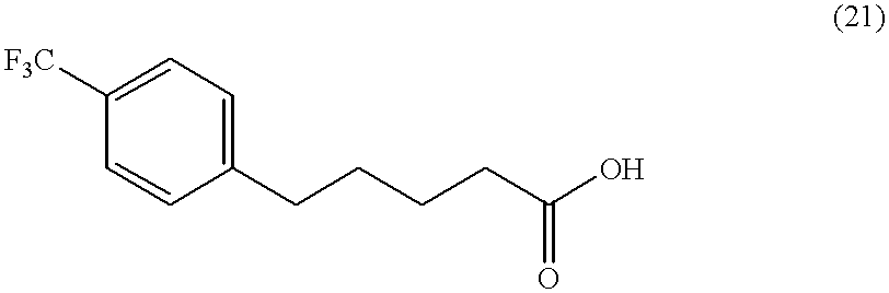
C1([F3C])=CC=C(CCCCC(O)=O)C=C1
